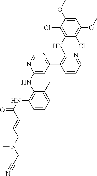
C1=CC=C(C)C(NC2=CC(C3=C(NC4=C(Cl)C(OC)=CC(OC)=C4Cl)N=CC=C3)=NC=N2)=C1NC(=O)C=CCN(CC#N)C
